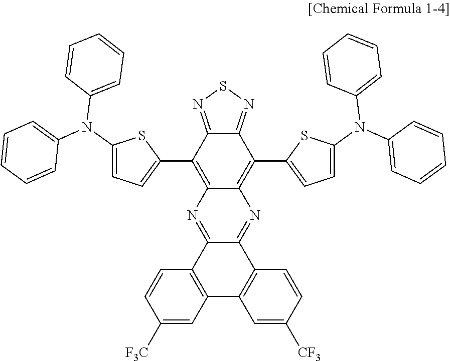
C1(C2=CC=C(N(C3=CC=CC=C3)C3=CC=CC=C3)S2)=C2C(=C(C3=CC=C(N(C4=CC=CC=C4)C4=CC=CC=C4)S3)C3=NSN=C13)N=C1C(=N2)C2=C(C3=C1C=CC([CF3])=C3)C=C([F3C])C=C2
